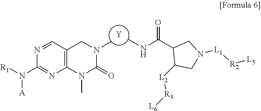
C12=C(N(C)C(=O)N(C)C1)N=C(N([R1])[A])N=C2.[Y].CNC(C1C([L2][R3][L6])CN([L1][R2][L5])C1)=O
